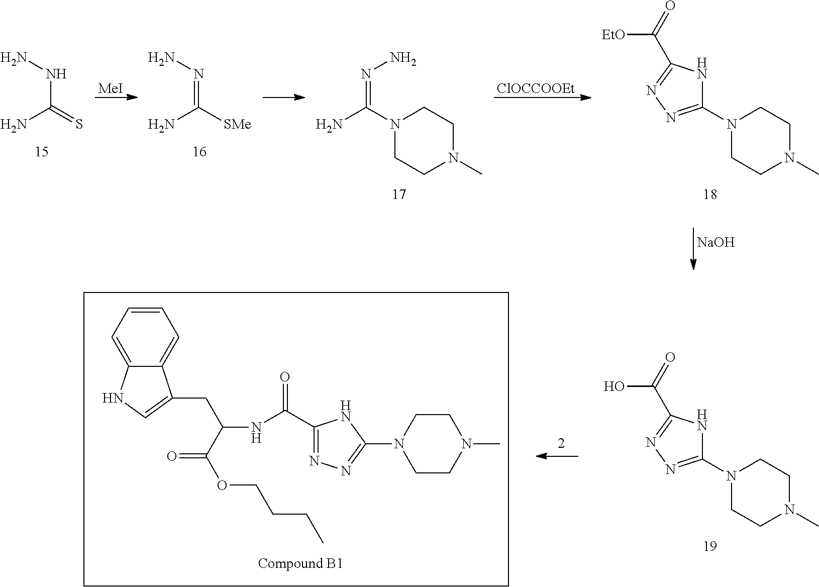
N1(C2=NN=C(C(O)=O)N2)CCN(C)CC1.C12=CC=CC=C1C(CC(C(=O)OCCCC)NC(=O)C1=NN=C(N3CCN(C)CC3)N1)=CN2.N(C(=S)N)N.[MeI].N(=C([SMe])N)N.N(=C(N1CCN(C)CC1)N)N.[ClOCCOOEt].N1(C2=NN=C(C([EtO])=O)N2)CCN(C)CC1.[NaOH]
